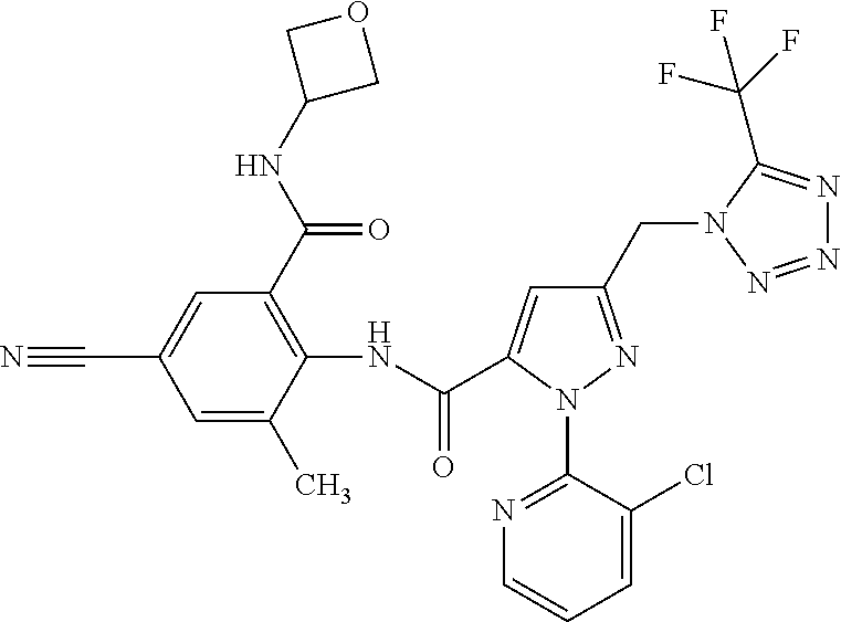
N#CC1=CC(C(NC2COC2)=O)=C(NC(=O)C2=CC(CN3C(C(F)(F)F)=NN=N3)=NN2C2=NC=CC=C2Cl)C(C)=C1
